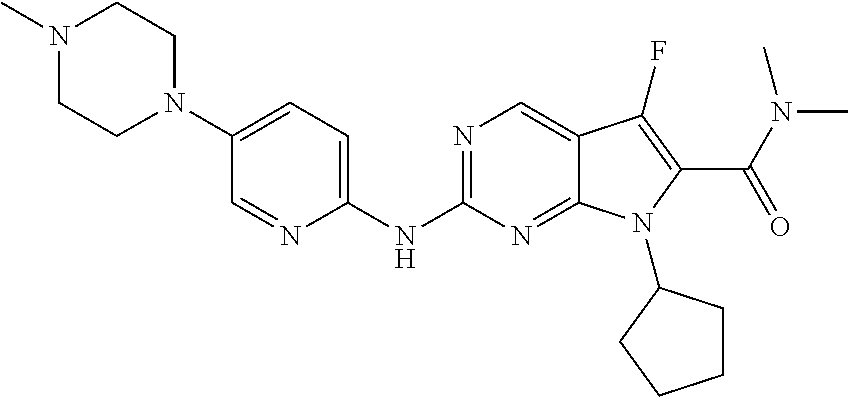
N1=C(NC2=CC=C(N3CCN(C)CC3)C=N2)N=C2C(=C1)C(F)=C(C(N(C)C)=O)N2C1CCCC1
